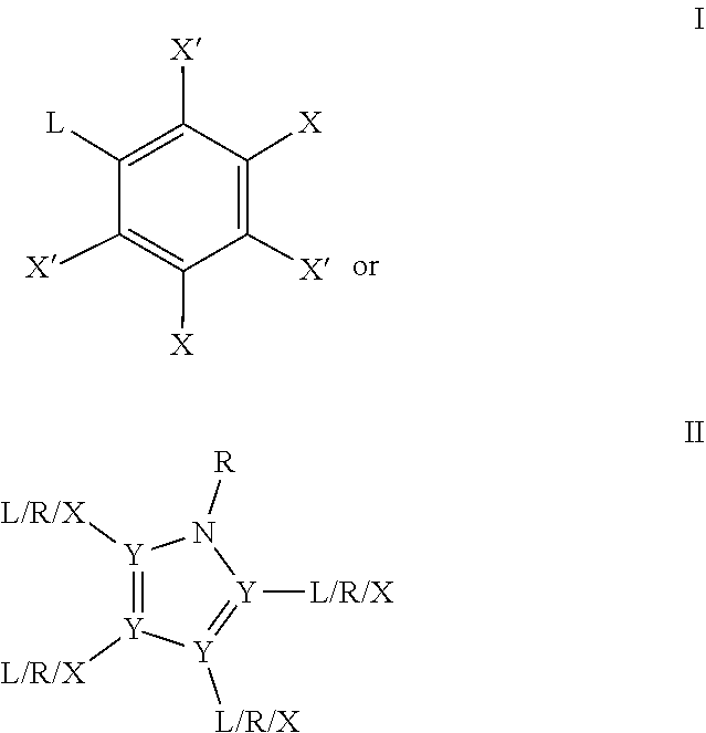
C1([X])=C([X])C([X])=C([X])C([X])=C1[L].[Y]1([L/R/X])=[Y]([L/R/X])[Y]([L/R/X])=[Y]([L/R/X])N1[R]
